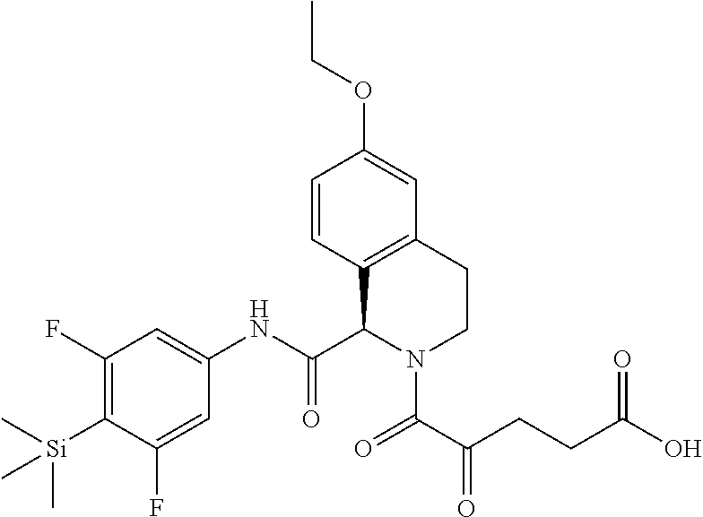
C1(F)=C([Si](C)(C)C)C(F)=CC(NC(=O)C2C3=C(C=C(OCC)C=C3)CCN2C(C(CCC(O)=O)=O)=O)=C1
